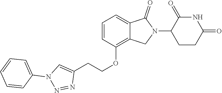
C1(OCCC2=CN(C3=CC=CC=C3)N=N2)=C2C(=CC=C1)C(=O)N(C1CCC(=O)NC1=O)C2
